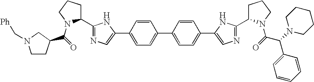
C(=O)(N1C(C2=NC=C(C3=CC=C(C4=CC=C(C5=CN=C(C6CCCN6C(C(C6=CC=CC=C6)N6CCCCC6)=O)N5)C=C4)C=C3)N2)CCC1)C1CCN(C[Ph])C1
